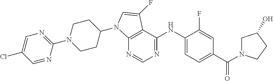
N1=CN=C(NC2=CC=C(C(N3CC(O)CC3)=O)C=C2F)C2=C1N(C1CCN(C3=NC=C(Cl)C=N3)CC1)C=C2F
